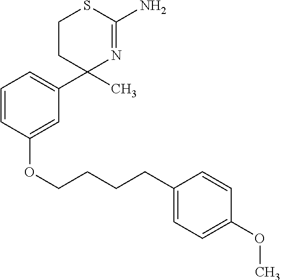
C1=C(OCCCCC2=CC=C(OC)C=C2)C=CC=C1C1(C)N=C(N)SCC1
